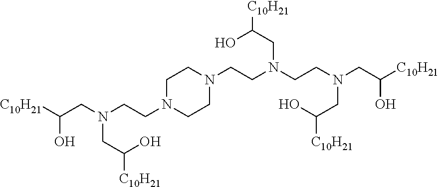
[C10H21]C(CN(CCN1CCN(CCN(CCN(CC([C10H21])O)CC(O)[C10H21])CC(O)[C10H21])CC1)CC(O)[C10H21])O
